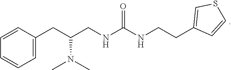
C1=C(CC(CNC(NCCC2=CSC=C2)=O)N(C)C)C=CC=C1
